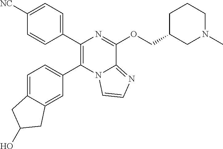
C1(C2=CC=C([NC])C=C2)=C(C2=CC=C3C(=C2)CC(O)C3)N2C(=NC=C2)C(OCC2CN(C)CCC2)=N1
